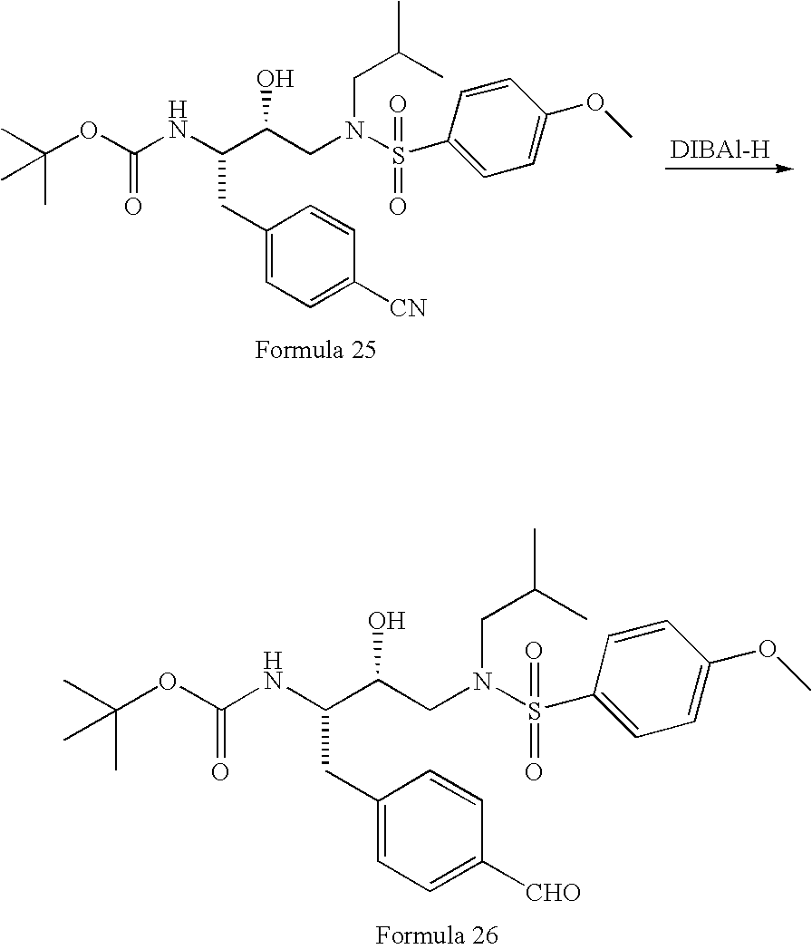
C(OC(NC(CC1=CC=C([CHO])C=C1)C(CN(CC(C)C)S(=O)(=O)C1=CC=C(OC)C=C1)O)=O)(C)(C)C.C(OC(NC(CC1=CC=C([CN])C=C1)C(CN(CC(C)C)S(=O)(=O)C1=CC=C(OC)C=C1)O)=O)(C)(C)C.[DIBAl-H]
